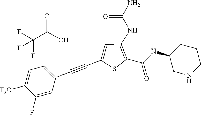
C1(C#CC2=CC=C([F3C])C(F)=C2)=CC(NC(=O)N)=C(C(=O)NC2CNCCC2)S1.C(C(O)=O)(F)(F)F
